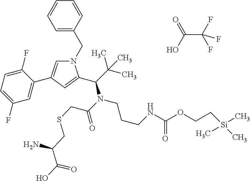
C(C(F)(F)F)(=O)O.C1(F)=CC=C(F)C=C1C1=CN(CC2=CC=CC=C2)C(C(N(CCCNC(=O)OCC[Si](C)(C)C)C(=O)CSCC(C(=O)O)N)C(C)(C)C)=C1
